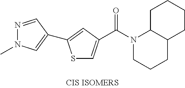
S1C=C(C(N2CCCC3C2CCCC3)=O)C=C1C1=CN(C)N=C1
